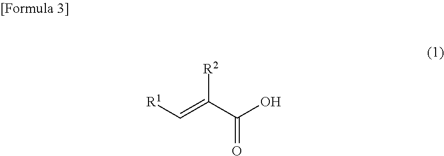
C(=C(C(O)=O)[R2])[R1]
